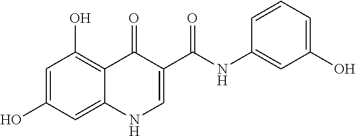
C1=C(O)C=C2C(=C1O)C(=O)C(C(=O)NC1=CC(O)=CC=C1)=CN2
